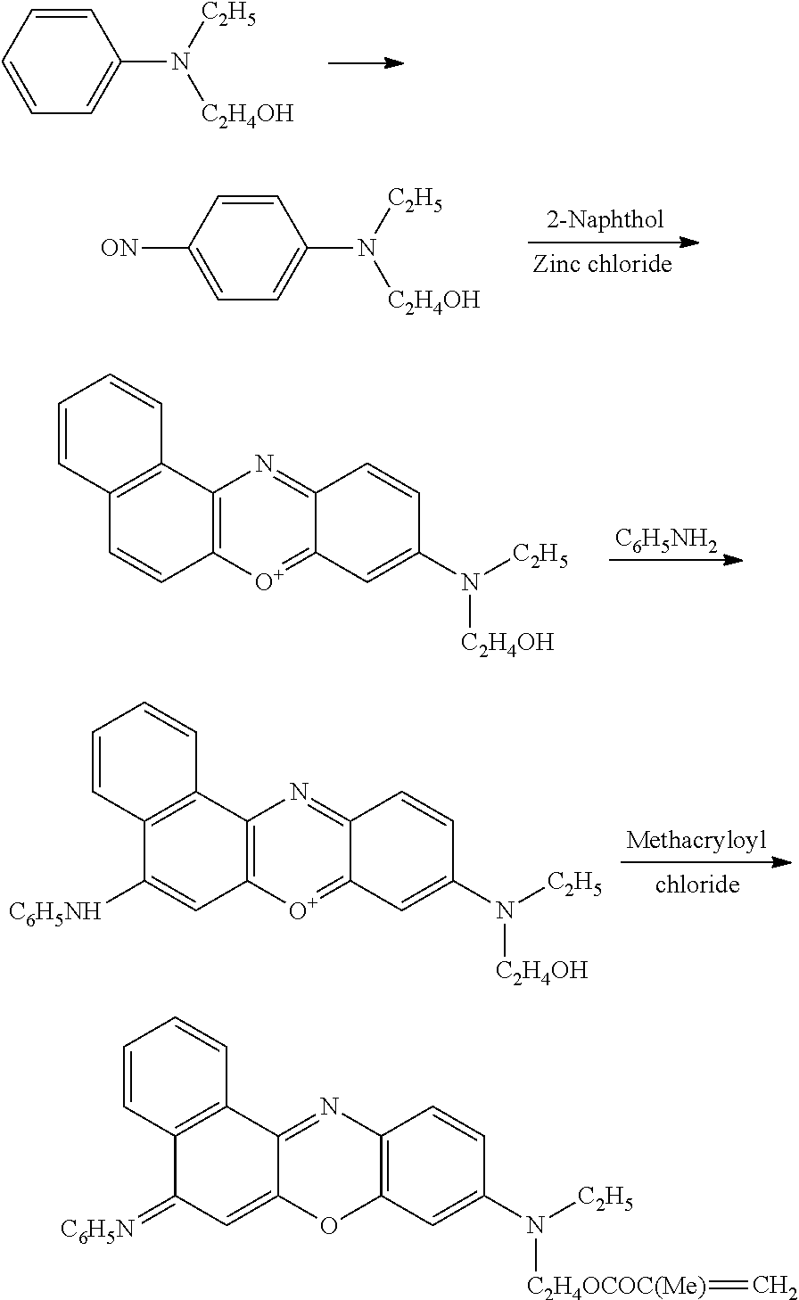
C1=CC=CC=C1N([C2H5])[C2H4OH].C1=CC([ON])=CC=C1N([C2H5])[C2H4OH].C12=C([O+]=C3C(=N1)C=CC(N([C2H5])[C2H4OH])=C3)C=CC1=C2C=CC=C1.[C6H5NH2].C12=C([O+]=C3C(=N1)C=CC(N([C2H5])[C2H4OH])=C3)C=C([C6H5NH])C1=C2C=CC=C1.C12=NC3=C(OC1=CC(=[C6H5N])C1=C2C=CC=C1)C=C(N([C2H5])[C2H4OCOC(Me)]=C)C=C3
